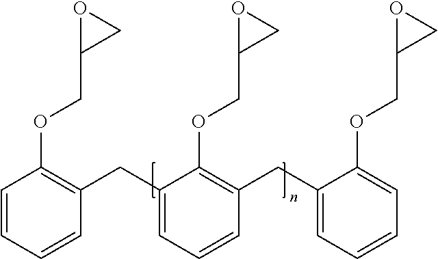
C1=CC=CC(CC2=CC=CC(CC3=CC=CC=C3OCC3OC3)=C2OCC2OC2)=C1OCC1OC1
